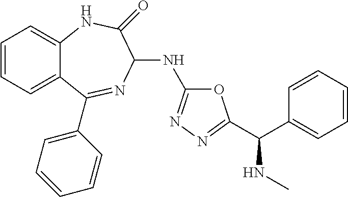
C1=CC=C2C(=C1)NC(=O)C(NC1=NN=C(C(C3=CC=CC=C3)NC)O1)N=C2C1=CC=CC=C1
